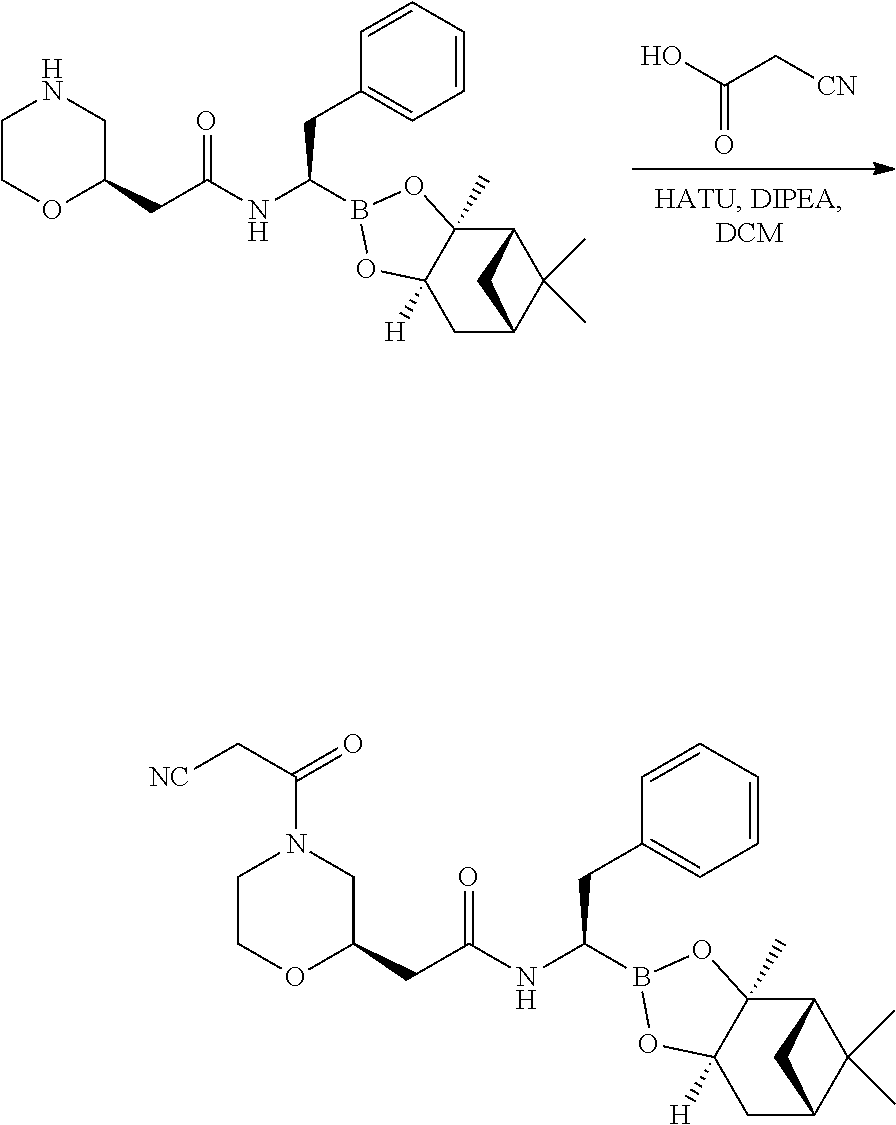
OC(C[CN])=O.C1(CC(=O)NC(CC2=CC=CC=C2)B2OC3([H])C(C)(O2)C2C(C)(C)C(C3)C2)CNCCO1.C1(CC(=O)NC(CC2=CC=CC=C2)B2OC3([H])C(C)(O2)C2C(C)(C)C(C3)C2)CN(C(C[NC])=O)CCO1
